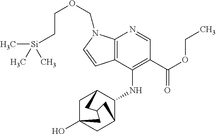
C12=C(C(NC3C4CC5(O)CC3CC(C4)C5)=C(C(OCC)=O)C=N1)C=CN2COCC[Si](C)(C)C
